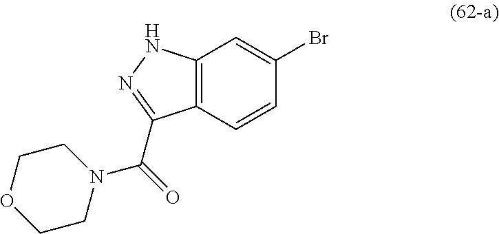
C12=C(C=CC(Br)=C1)C(C(=O)N1CCOCC1)=NN2
